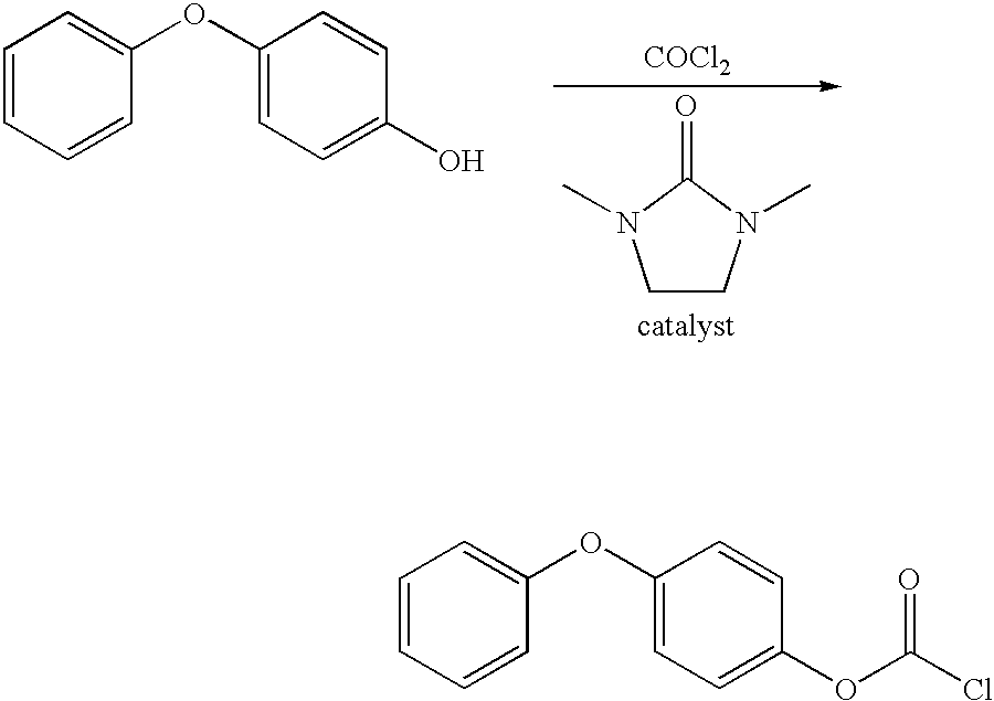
C1=CC=CC(OC2=CC=C(OC(Cl)=O)C=C2)=C1.C1=CC=CC(OC2=CC=C(O)C=C2)=C1.[COCl2].C1CN(C)C(=O)N1C
